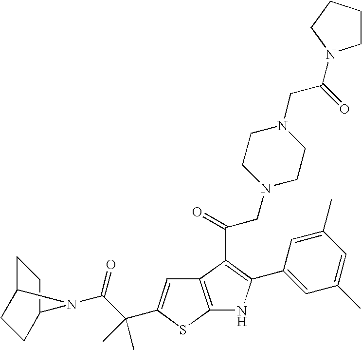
C1C2CCC(C1)N2C(C(C)(C)C1=CC2=C(S1)NC(C1=CC(C)=CC(C)=C1)=C2C(CN1CCN(CC(=O)N2CCCC2)CC1)=O)=O
